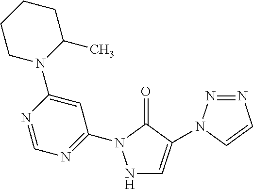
N1C=C(N2N=NC=C2)C(=O)N1C1=NC=NC(N2C(C)CCCC2)=C1
